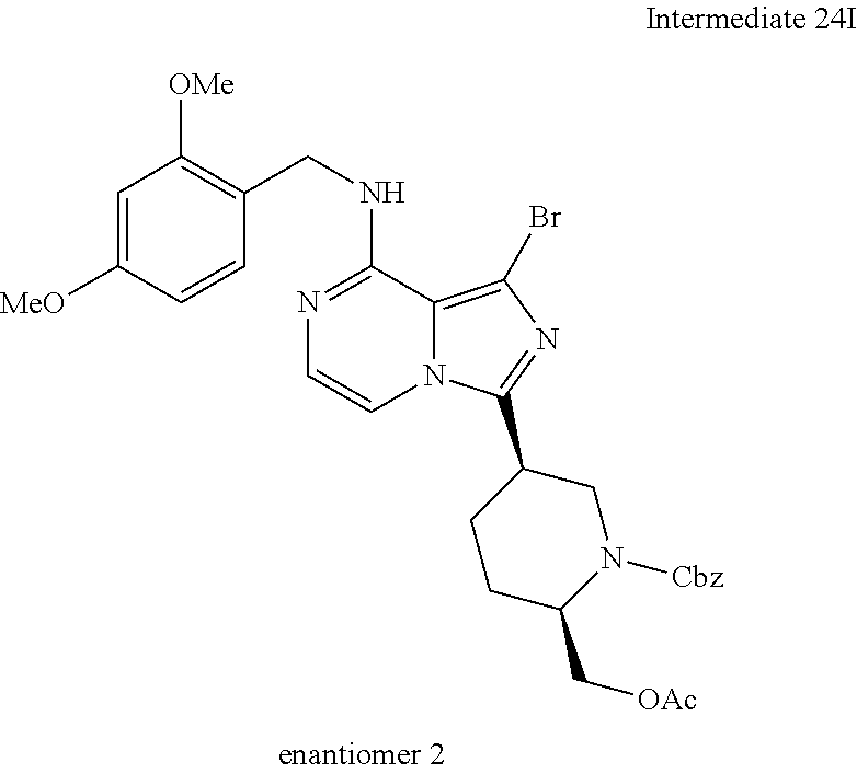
N1=C(NCC2=C([OMe])C=C([MeO])C=C2)C2=C(Br)N=C(C3CCC(C[OAc])N([Cbz])C3)N2C=C1
